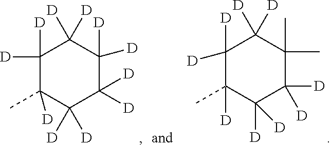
C1([D])([D])C(C)([D])C([D])([D])C([D])([D])C([D])([D])C1([D])[D].C1([D])([D])C(C)([D])C([D])([D])C([D])([D])C(C)(C)C1([D])[D]
